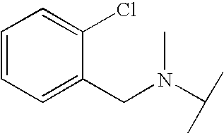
C(N(C)C(C)C)C1=CC=CC=C1Cl
